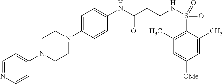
C1=NC=CC(N2CCN(C3=CC=C(NC(CCNS(C4=C(C)C=C([OMe])C=C4C)(=O)=O)=O)C=C3)CC2)=C1
